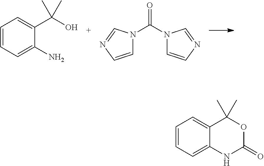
C1=CC=C(N)C(C(O)(C)C)=C1.N1(C(=O)N2C=CN=C2)C=CN=C1.C1=CC=C2C(=C1)C(C)(C)OC(=O)N2
